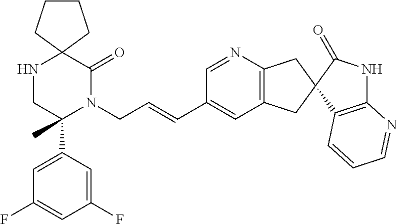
C12(NCC(C3=CC(F)=CC(F)=C3)(C)N(CC=CC3=CC4=C(N=C3)CC3(C4)C4=C(NC3=O)N=CC=C4)C1=O)CCCC2
